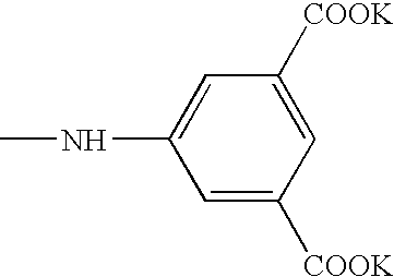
C1([COOK])=CC([COOK])=CC(NC)=C1
